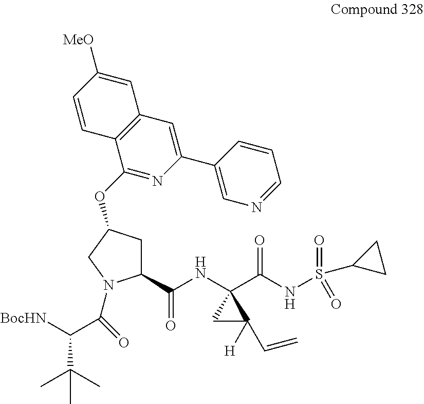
C1(C(NC2(C(NS(=O)(C3CC3)=O)=O)CC2([H])C=C)=O)CC(OC2=NC(C3=CN=CC=C3)=CC3=C2C=CC([MeO])=C3)CN1C(C(C(C)(C)C)[BocHN])=O
